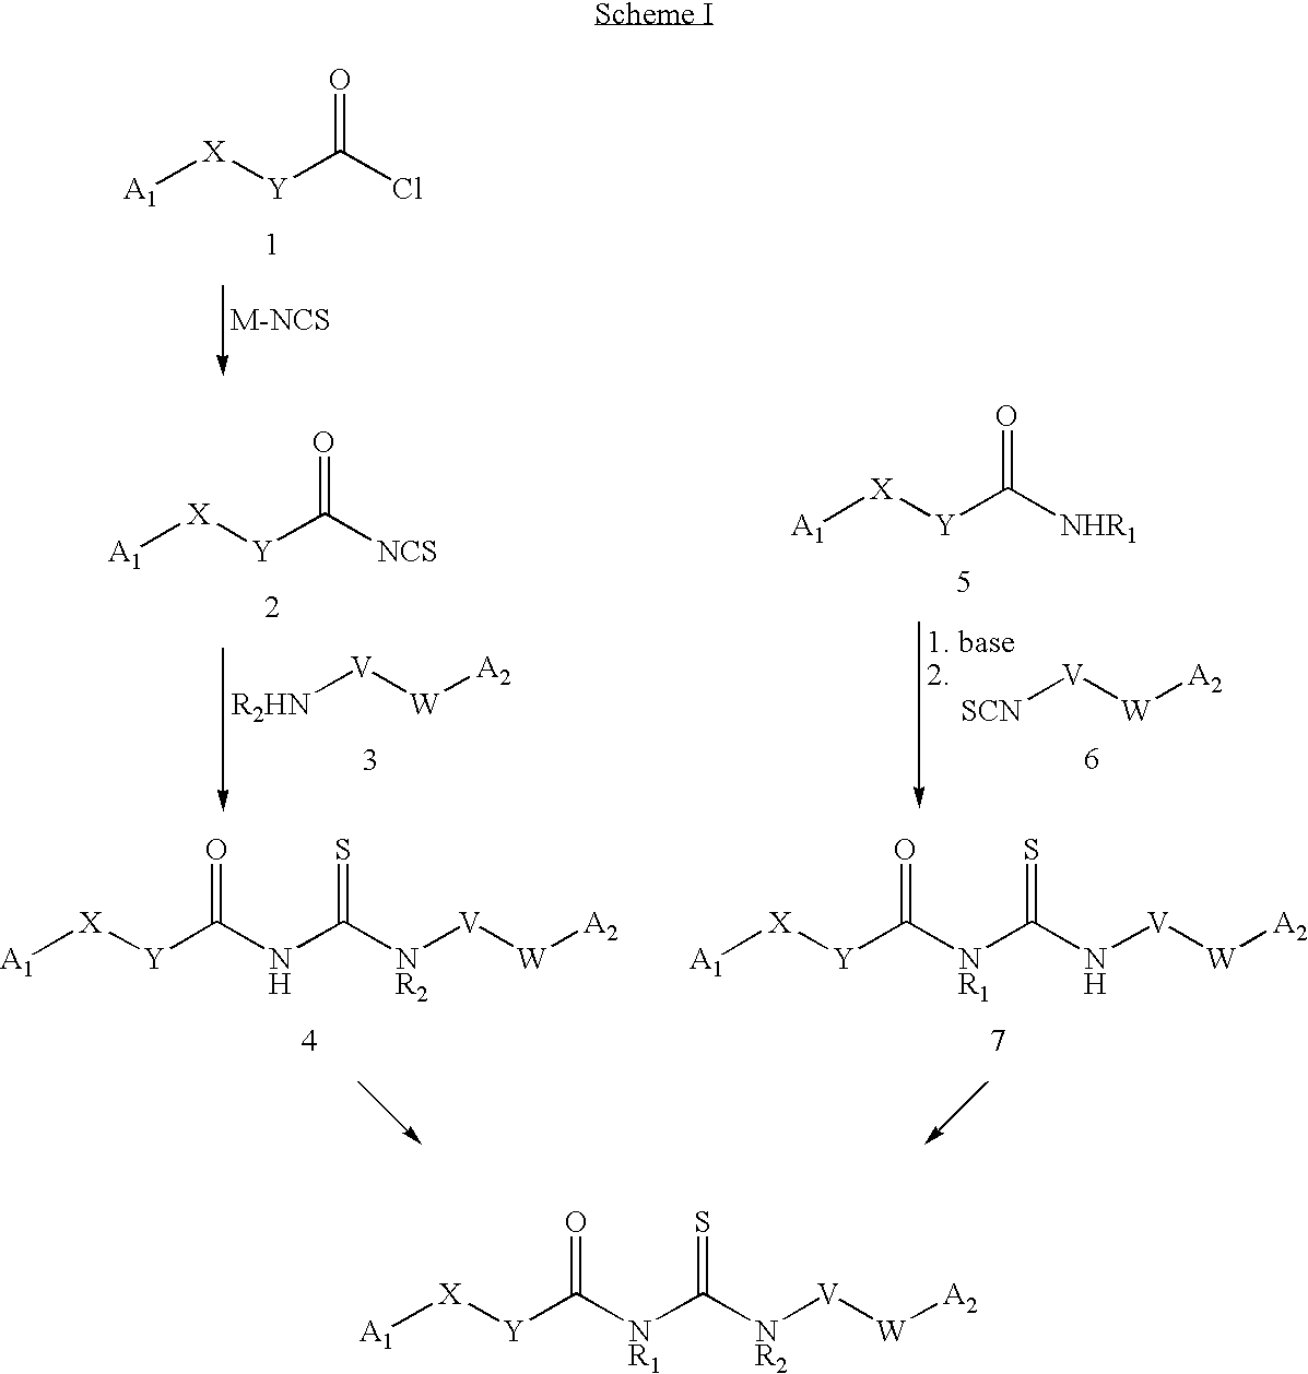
[A1][X][Y]C([NR1]C([NR2][V][W][A2])=S)=O.[A1][X][Y]C(Cl)=O.[R2HN][V][W][A2].[SCN][V][W][A2].[A1][X][Y]C([NCS])=O.[A1][X][Y]C([NHR1])=O.[A1][X][Y]C(NC([NR2][V][W][A2])=S)=O.[A1][X][Y]C([NR1]C(N[V][W][A2])=S)=O
